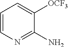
C1=CN=C(N)C([OCF3])=C1
